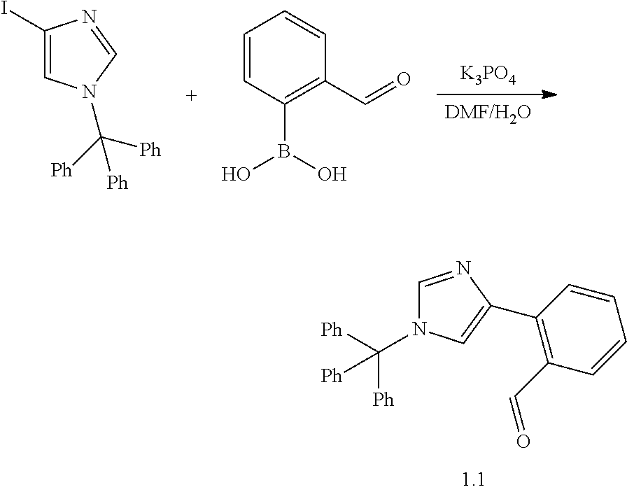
[K3PO4].[DMF/H2O].C1(I)=CN(C([Ph])([Ph])[Ph])C=N1.C1=CC(B(O)O)=C(C=O)C=C1.C1=NC(C2=C(C=O)C=CC=C2)=CN1C([Ph])([Ph])[Ph]
